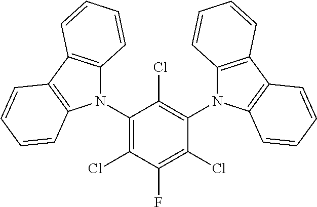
C1(Cl)=C(F)C(Cl)=C(N2C3=C(C4=C2C=CC=C4)C=CC=C3)C(Cl)=C1N1C2=C(C3=C1C=CC=C3)C=CC=C2
